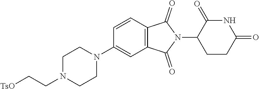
C1CN(CC[TsO])CCN1C1=CC2=C(C=C1)C(=O)N(C1CCC(=O)NC1=O)C2=O
